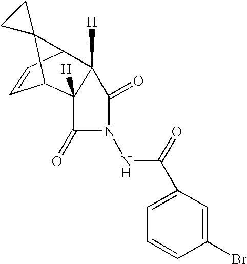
C1=CC2C3([H])C([H])(C1C21CC1)C(=O)N(NC(C1=CC=CC(Br)=C1)=O)C3=O
